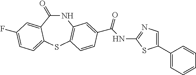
N1C(=O)C2=CC(F)=CC=C2SC2=C1C=C(C(NC1=NC=C(C3=CC=CC=C3)S1)=O)C=C2
